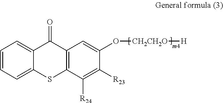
C1=CC=C2C(=C1)C(=O)C1=C(S2)C([R24])=C([R23])C(O[CH2CH2O][H])=C1
